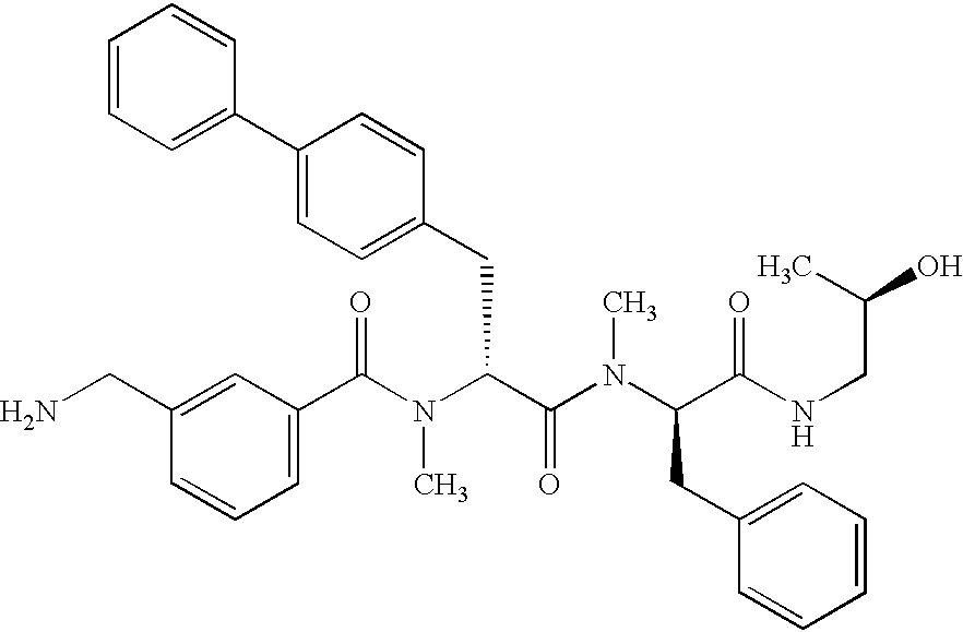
C1(C(N(C(C(=O)N(C)C(CC2=CC=CC=C2)C(=O)NCC(C)O)CC2=CC=C(C3=CC=CC=C3)C=C2)C)=O)=CC=CC(CN)=C1
